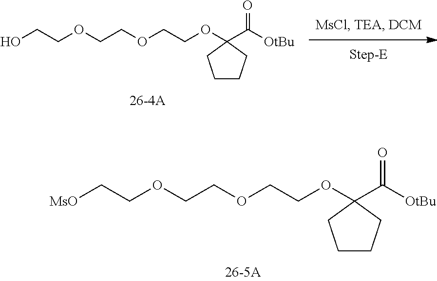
C(COC1(C([OtBu])=O)CCCC1)OCCOCC[MsO].C(COC1(C([OtBu])=O)CCCC1)OCCOCCO
